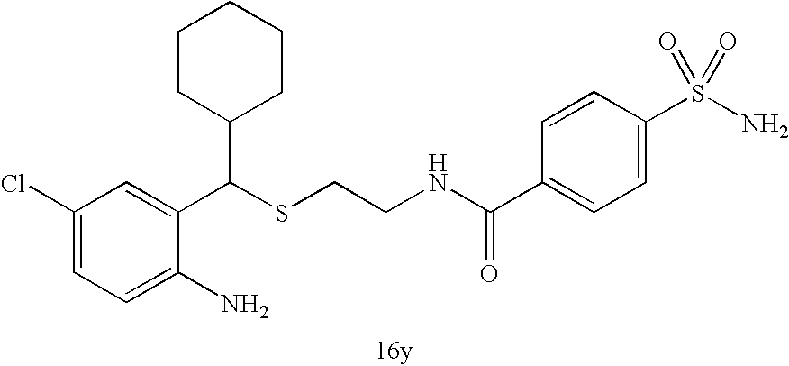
C1=C(N)C(C(SCCNC(C2=CC=C(S(N)(=O)=O)C=C2)=O)C2CCCCC2)=CC(Cl)=C1
